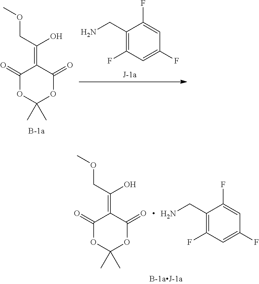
C1(=O)OC(C)(C)OC(=O)C1=C(O)COC.C1(CN)=C(F)C=C(F)C=C1F.C1(=O)OC(C)(C)OC(=O)C1=C(O)COC.C1(CN)=C(F)C=C(F)C=C1F
